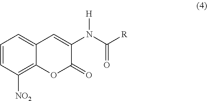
C1=CC([NO2])=C2C(=C1)C=C(N(C([R])=O)[H])C(=O)O2
